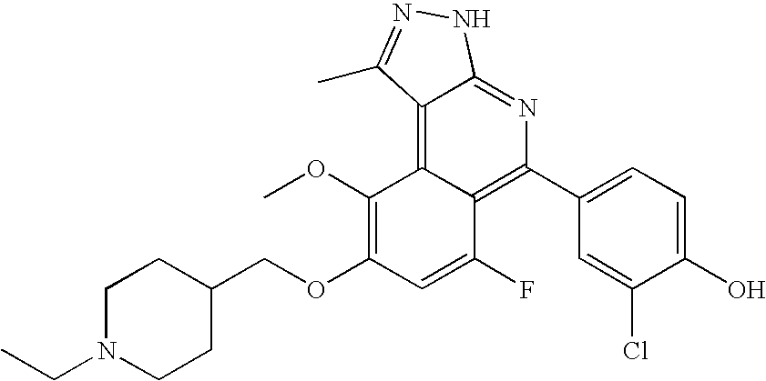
C1(OC)=C(OCC2CCN(CC)CC2)C=C(F)C2=C(C3=CC=C(O)C(Cl)=C3)N=C3C(=C12)C(C)=NN3
